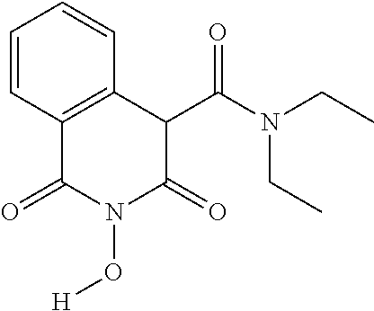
C1=CC2=C(C=C1)C(C(=O)N(CC)CC)C(=O)N(O[H])C2=O
